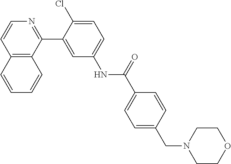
C12=C(C(C3=CC(NC(C4=CC=C(CN5CCOCC5)C=C4)=O)=CC=C3Cl)=NC=C1)C=CC=C2
